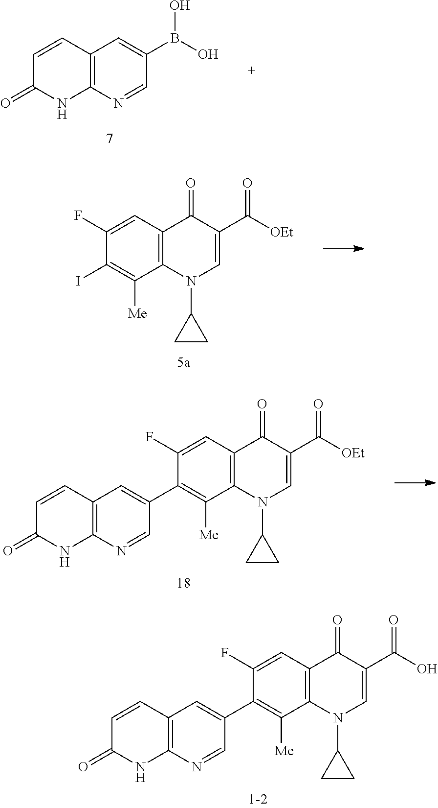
C12=C(N=CC(B(O)O)=C1)NC(=O)C=C2.C12=C(N(C3CC3)C=C(C([OEt])=O)C1=O)C([Me])=C(I)C(F)=C2.C12=C(N(C3CC3)C=C(C([OEt])=O)C1=O)C([Me])=C(C1=CC3=C(N=C1)NC(=O)C=C3)C(F)=C2.C12=C(N(C3CC3)C=C(C(O)=O)C1=O)C([Me])=C(C1=CC3=C(N=C1)NC(=O)C=C3)C(F)=C2
